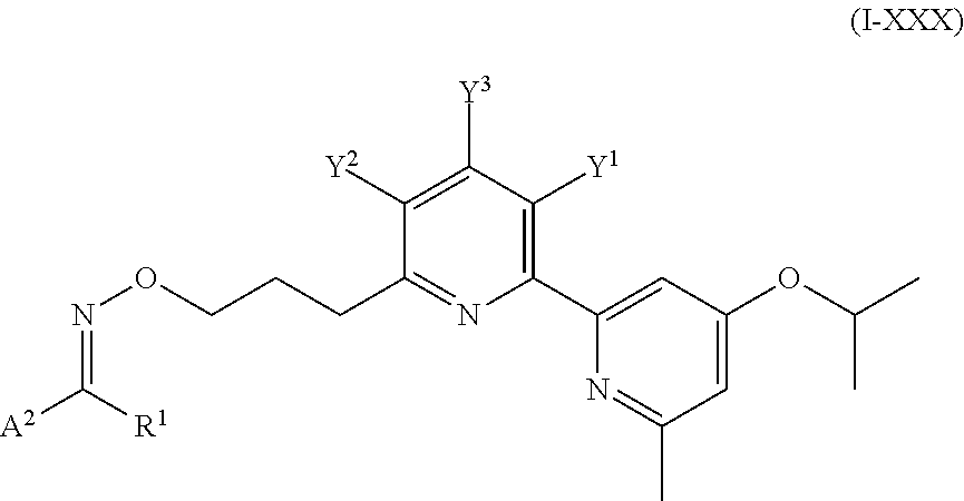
N1=C(C)C=C(OC(C)C)C=C1C1=C([Y1])C([Y3])=C([Y2])C(CCCON=C([A2])[R1])=N1
